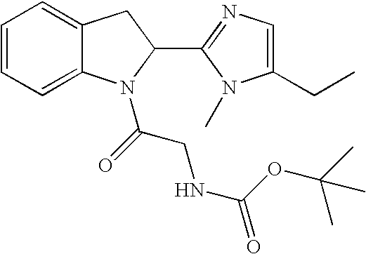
C12=CC=CC=C1CC(C1=NC=C(CC)N1C)N2C(=O)CNC(=O)OC(C)(C)C
